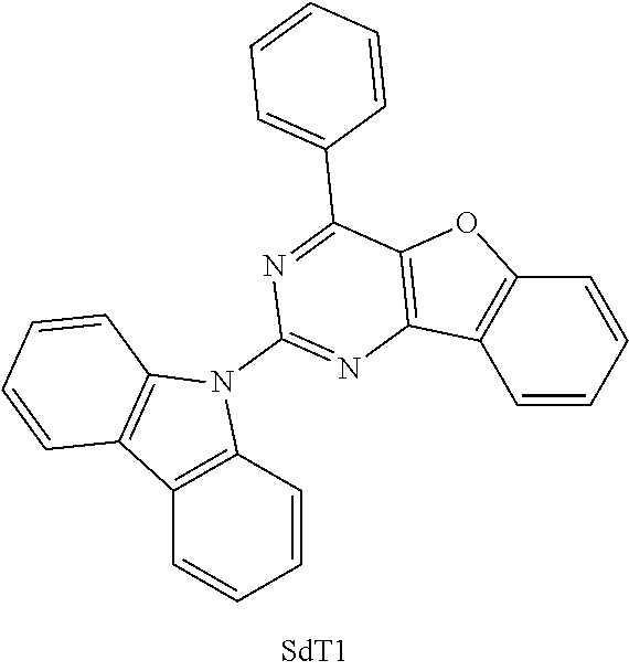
C1=CC=CC2=C1OC1=C2N=C(N2C3=C(C=CC=C3)C3=C2C=CC=C3)N=C1C1=CC=CC=C1
